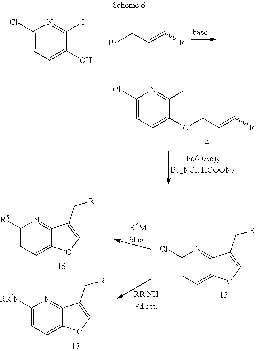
C1(Cl)=CC=C(O)C(I)=N1.BrCC=C[R].C1(Cl)=CC=C(OCC=C[R])C(I)=N1.C1(Cl)=CC=C2C(=N1)C(C[R])=CO2.C1([RRN])=CC=C2C(=N1)C(C[R])=CO2.C1([R5])=CC=C2C(=N1)C(C[R])=CO2
